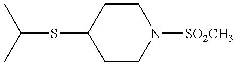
C(SC1CCN([SO2CH3])CC1)(C)C
